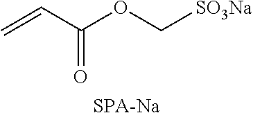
C=CC(OC[SO3Na])=O.[SPA-Na]
